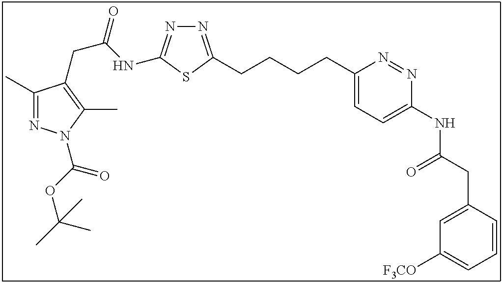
C1(C)=NN(C(OC(C)(C)C)=O)C(C)=C1CC(NC1=NN=C(CCCCC2=CC=C(NC(CC3=CC([F3CO])=CC=C3)=O)N=N2)S1)=O
